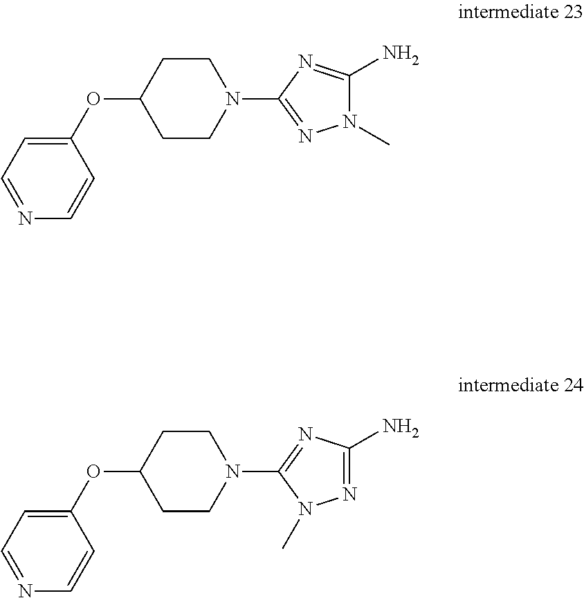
O(C1CCN(C2=NN(C)C(N)=N2)CC1)C1=CC=NC=C1.O(C1CCN(C2=NC(N)=NN2C)CC1)C1=CC=NC=C1
